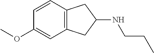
C1=CC2=C(C=C1OC)CC(NCCC)C2
